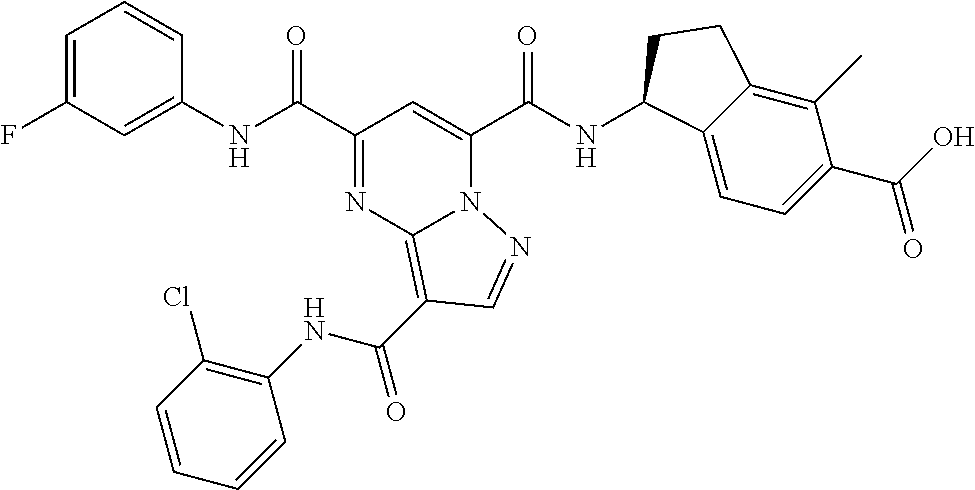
C1(NC(C2=NC3=C(C(NC4=C(Cl)C=CC=C4)=O)C=NN3C(C(NC3C4=CC=C(C(=O)O)C(C)=C4CC3)=O)=C2)=O)=CC(F)=CC=C1
